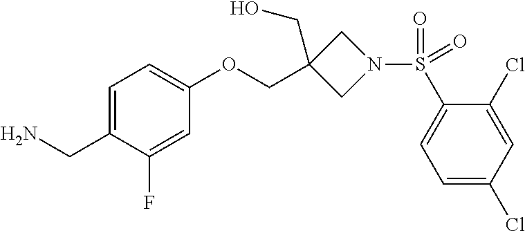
C1=C(CN)C(F)=CC(OCC2(CO)CN(S(C3=CC=C(Cl)C=C3Cl)(=O)=O)C2)=C1
